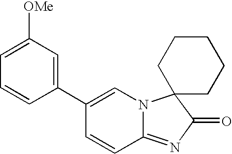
C12=NC(=O)C3(N1C=C(C1=CC([OMe])=CC=C1)C=C2)CCCCC3
